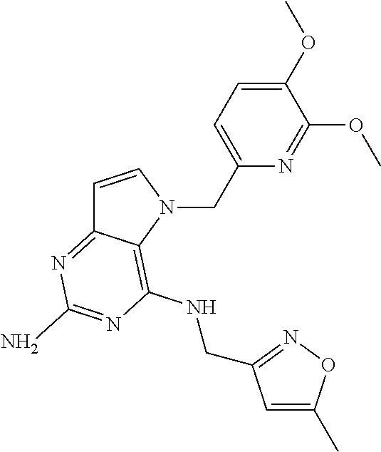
C1=CN(CC2=CC=C(OC)C(OC)=N2)C2=C(NCC3=NOC(C)=C3)N=C(N)N=C12
